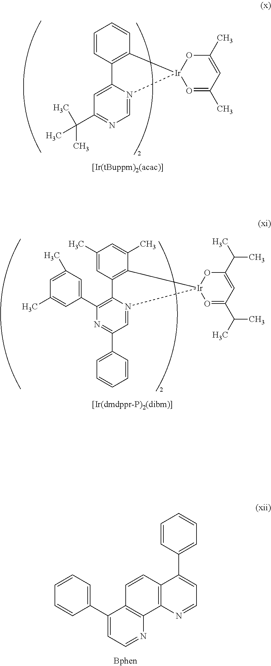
C1=CC2=C(C=C1)[Ir]1(N3=CN=C(C(C)(C)C)C=C23)O=C(C)C=C(C)O1.C1(C)=CC2=C(C(C)=C1)[Ir]1(N3=CC(C4=CC=CC=C4)=NC(C4=CC(C)=CC(C)=C4)=C23)O=C(C(C)C)C=C(C(C)C)O1.C1=CC(C2=CC=NC3=C2C=CC2=C3N=CC=C2C2=CC=CC=C2)=CC=C1
